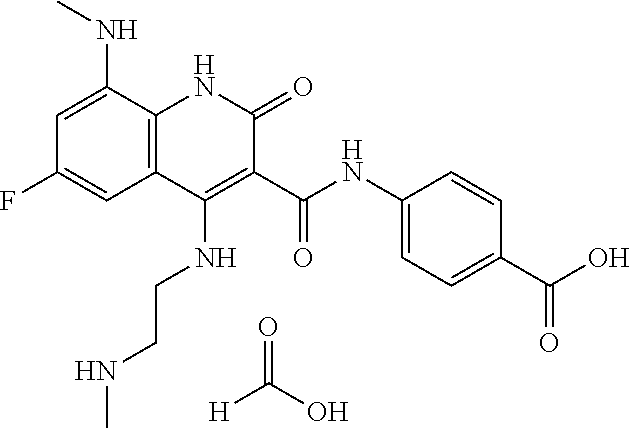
[H]C(O)=O.C1=C(NC)C2=C(C=C1F)C(NCCNC)=C(C(NC1=CC=C(C(O)=O)C=C1)=O)C(=O)N2
